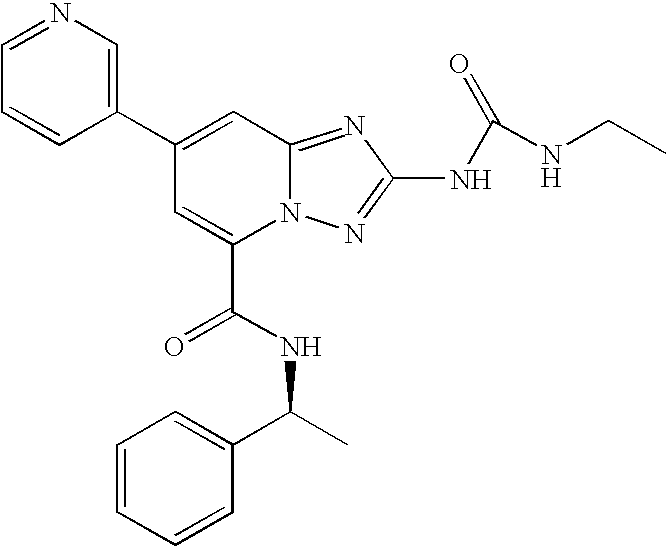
C1(C2=CC3=NC(NC(=O)NCC)=NN3C(C(NC(C3=CC=CC=C3)C)=O)=C2)=CN=CC=C1
